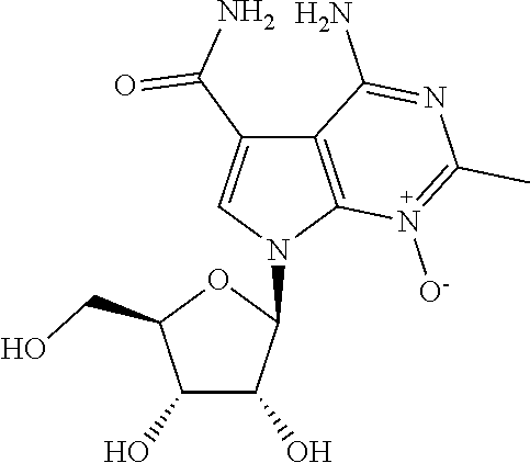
C1(O)C(O)C(N2C3=C(C(C(N)=O)=C2)C(N)=NC(C)=N3[O-])OC1CO
